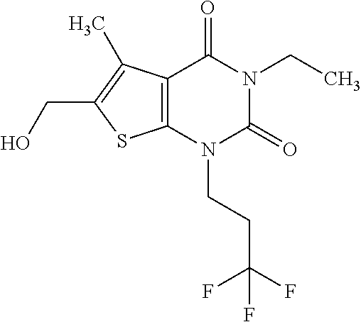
C12=C(N(CCC(F)(F)F)C(=O)N(CC)C1=O)SC(CO)=C2C
